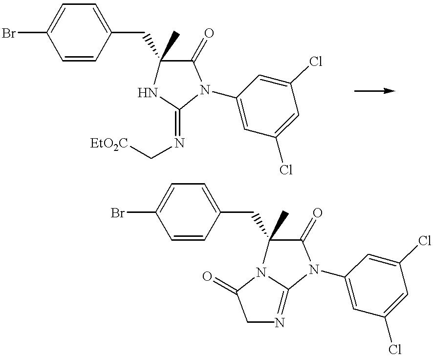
C1=CC(CC2(C)NC(=NC[EtO2C])N(C3=CC(Cl)=CC(Cl)=C3)C2=O)=CC=C1Br.C1=CC(CC2(C)N3C(=NCC3=O)N(C3=CC(Cl)=CC(Cl)=C3)C2=O)=CC=C1Br
